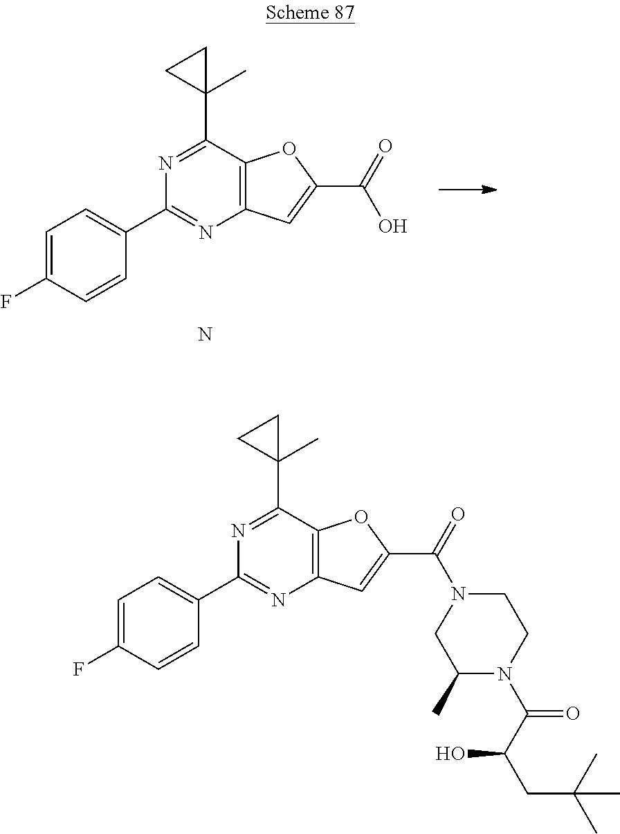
C1(C2=CC=C(F)C=C2)=NC2=C(C(C3(C)CC3)=N1)OC(C(O)=O)=C2.N.C1(C2=CC=C(F)C=C2)=NC2=C(C(C3(C)CC3)=N1)OC(C(N1CCN(C(C(CC(C)(C)C)O)=O)C(C)C1)=O)=C2
